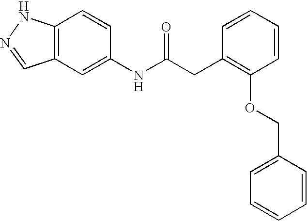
C12=C(C=C(NC(CC3=C(OCC4=CC=CC=C4)C=CC=C3)=O)C=C1)C=NN2
